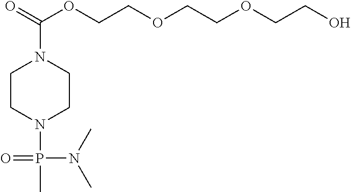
C1CN(P(=O)(C)N(C)C)CCN1C(=O)OCCOCCOCCO
